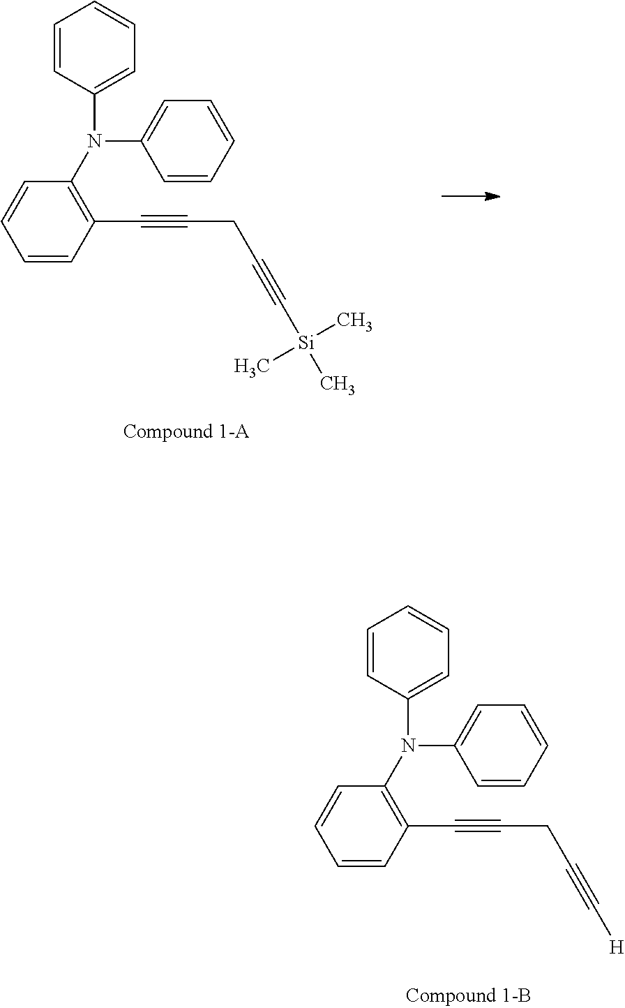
C1=CC(N(C2=CC=CC=C2)C2=C(C#CCC#C[Si](C)(C)C)C=CC=C2)=CC=C1.C1=CC(N(C2=CC=CC=C2)C2=C(C#CCC#C[H])C=CC=C2)=CC=C1
